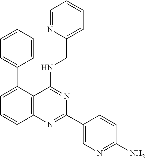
C1(C2=CC=CC3=C2C(NCC2=CC=CC=N2)=NC(C2=CN=C(N)C=C2)=N3)=CC=CC=C1
